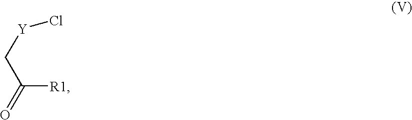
C([R1])(=O)C[Y]Cl
